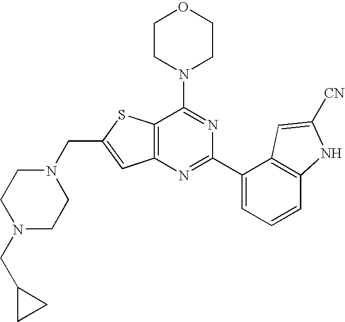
N1(CC2=CC3=C(S2)C(N2CCOCC2)=NC(C2=CC=CC4=C2C=C([CN])N4)=N3)CCN(CC2CC2)CC1
